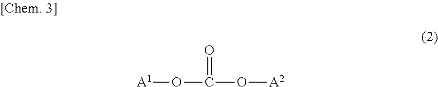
O([A2])C(O[A1])=O
